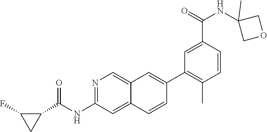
N1=C(NC(C2C(F)C2)=O)C=C2C(=C1)C=C(C1=C(C)C=CC(C(NC3(C)COC3)=O)=C1)C=C2
